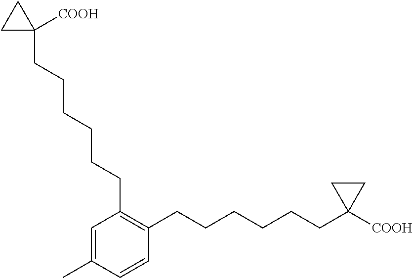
C1=C(C)C=CC(CCCCCCC2([COOH])CC2)=C1CCCCCCC1([COOH])CC1
